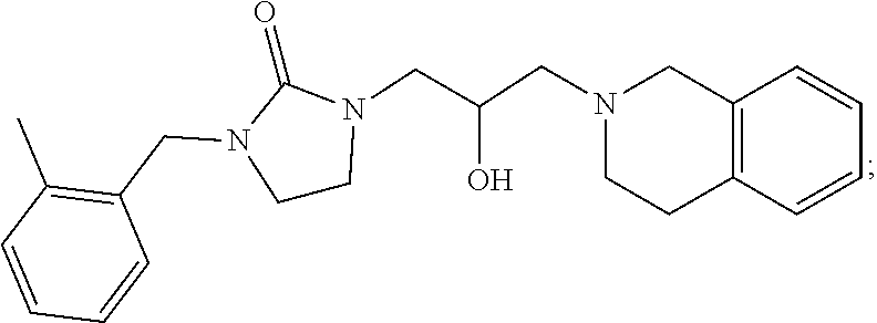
C1CN(CC(CN2CCC3=C(C2)C=CC=C3)O)C(=O)N1CC1=C(C)C=CC=C1
